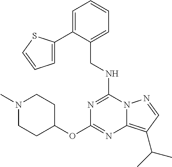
C(NC1=NC(OC2CCN(C)CC2)=NC2=C(C(C)C)C=NN12)C1=CC=CC=C1C1=CC=CS1
